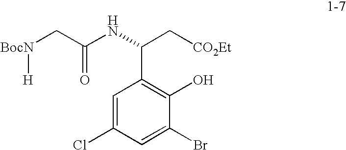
N(C(C1=C(O)C(Br)=CC(Cl)=C1)C[CO2Et])C(C[BocN][H])=O
